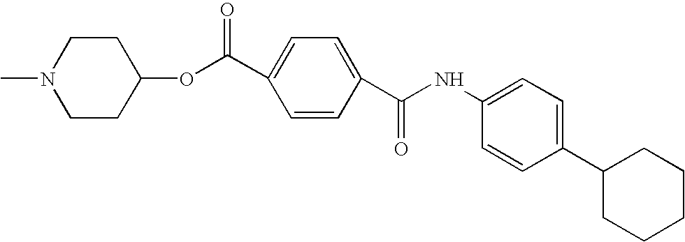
C1CC(OC(C2=CC=C(C(NC3=CC=C(C4CCCCC4)C=C3)=O)C=C2)=O)CCN1C
